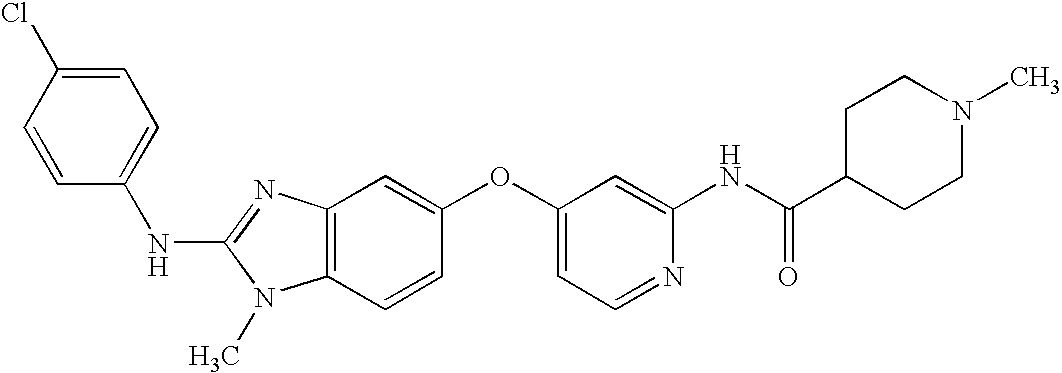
C1=C(Cl)C=CC(NC2=NC3=C(N2C)C=CC(OC2=CC=NC(NC(C4CCN(C)CC4)=O)=C2)=C3)=C1
